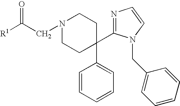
C1CC(C2=CC=CC=C2)(C2=NC=CN2CC2=CC=CC=C2)CCN1CC([R1])=O
